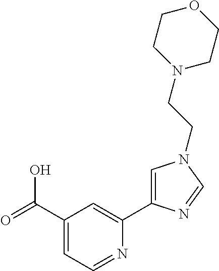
C1(C(=O)O)=CC=NC(C2=CN(CCN3CCOCC3)C=N2)=C1
